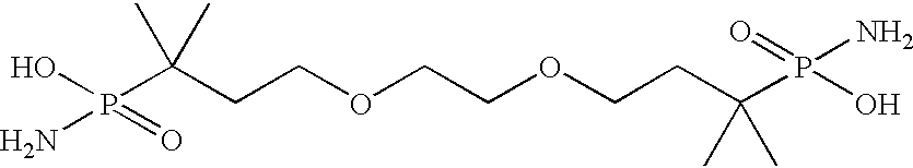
C(CCOCCOCCC(P(N)(O)=O)(C)C)(P(O)(N)=O)(C)C
